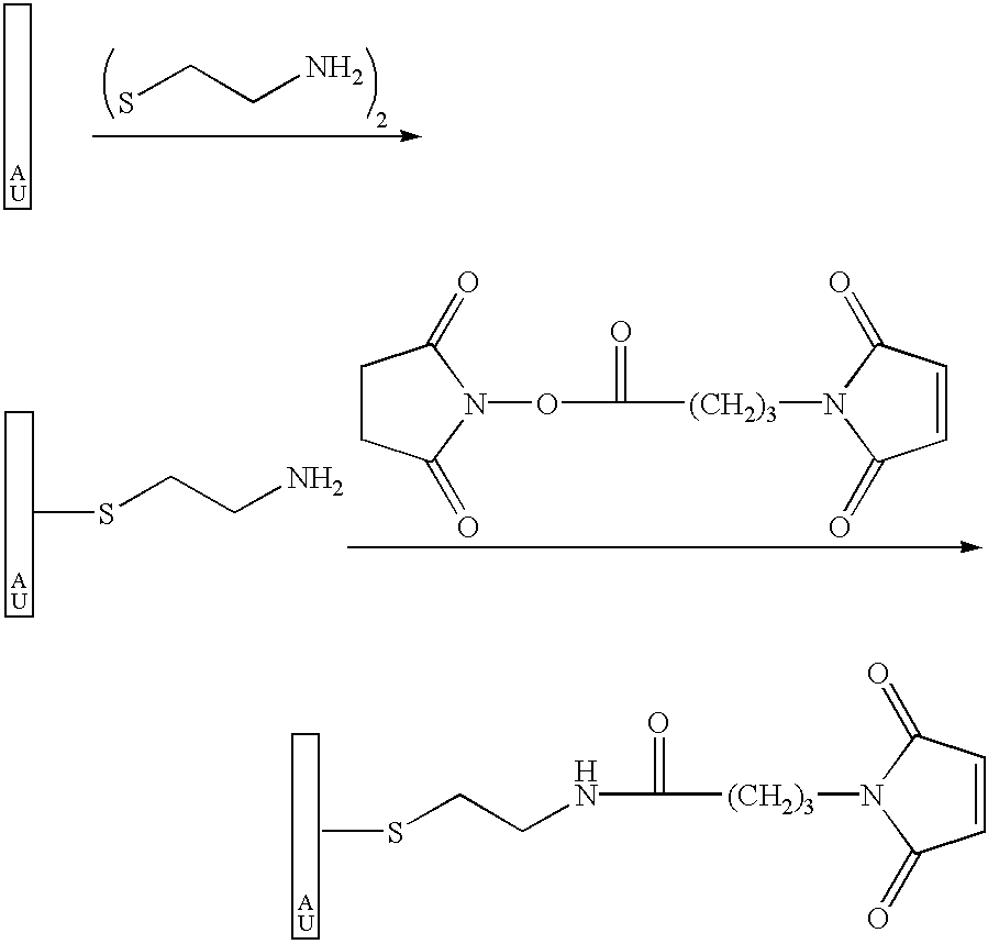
[A].[U].SCCN.O(C([(CH2)3]N1C(=O)C=CC1=O)=O)N1C(=O)CCC1=O.S(CCN)C.[A].[U].[A].[U].S(CCNC([(CH2)3]N1C(=O)C=CC1=O)=O)C
